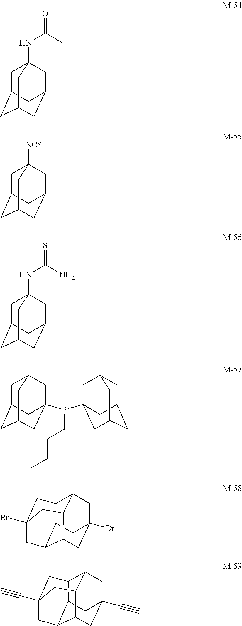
C1C2CC3CC(CC1(NC(=O)C)C3)C2.C1C2CC3CC(CC1([NCS])C3)C2.C1C2CC3CC(CC1(NC(=S)N)C3)C2.C1C2CC3CC(P(C45CC6CC(CC(C4)C6)C5)CCCC)(CC1C3)C2.C12C3C4C5CC(Br)(CC1C5CC(Br)(C2)C4)C3.C12C3C4C5CC(C#C)(CC1C5CC(C#C)(C2)C4)C3
